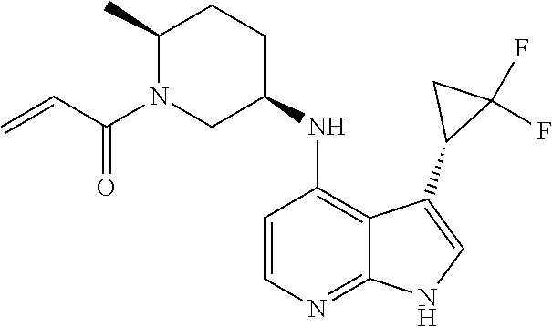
C1(C)N(C(C=C)=O)CC(NC2=C3C(=NC=C2)NC=C3C2C(F)(F)C2)CC1
